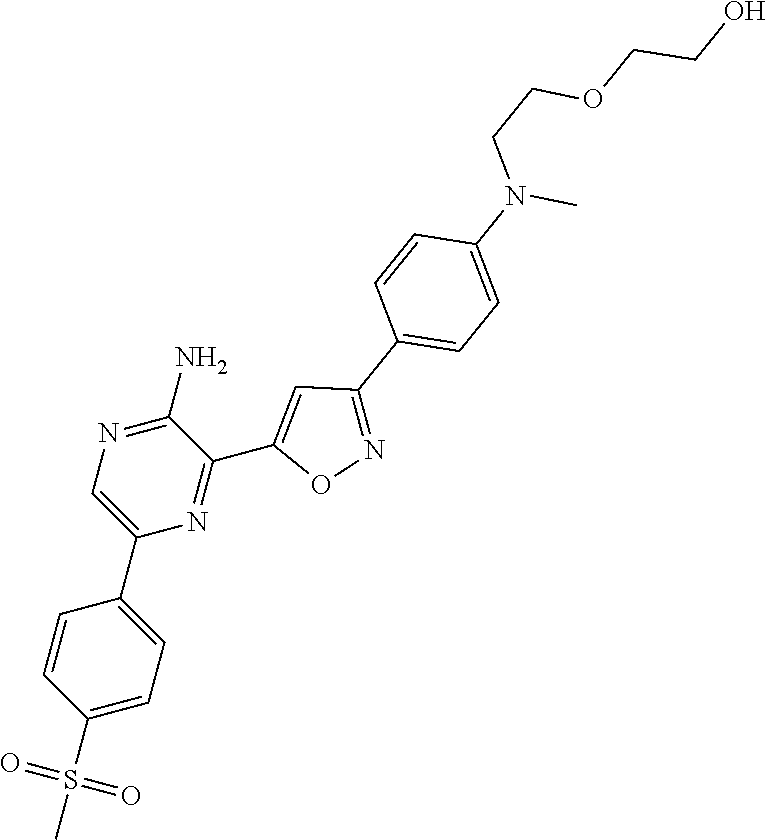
C1(C2=CN=C(N)C(C3=CC(C4=CC=C(N(CCOCCO)C)C=C4)=NO3)=N2)=CC=C(S(=O)(=O)C)C=C1
